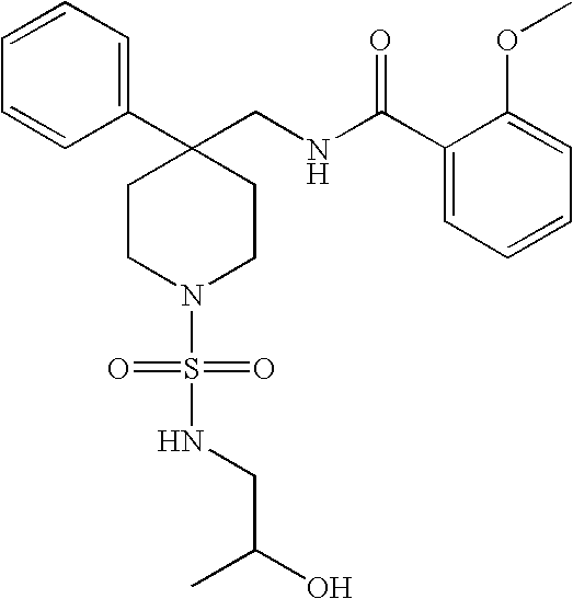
C1(C2(CNC(C3=CC=CC=C3OC)=O)CCN(S(=O)(=O)NCC(C)O)CC2)=CC=CC=C1
